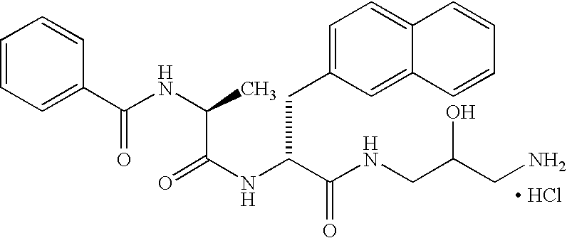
[ HCl].N(C(C(NCC(CN)O)=O)CC1=CC=C2C(=C1)C=CC=C2)C(=O)C(NC(C1=CC=CC=C1)=O)C
